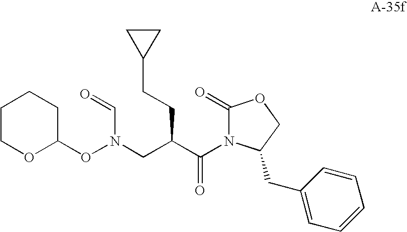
C1(CCC(C(N2C(=O)OCC2CC2=CC=CC=C2)=O)CN(OC2CCCCO2)C=O)CC1
